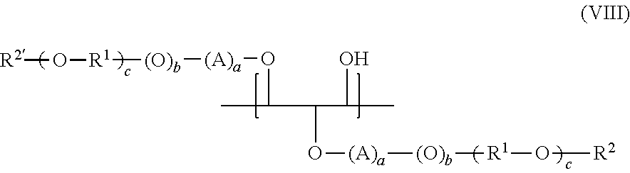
CC(O[(A)a][(O)b][R1]O[R2])C(C(O)C)O[(A)a][(O)b][R1]O[R2]
